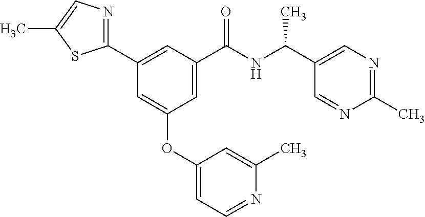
C1(C2=CC(C(NC(C3=CN=C(C)N=C3)C)=O)=CC(OC3=CC=NC(C)=C3)=C2)=NC=C(C)S1
